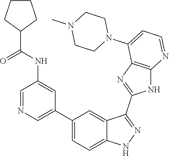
C1=NC=C(C2=CC=C3C(=C2)C(C2=NC4=C(N2)N=CC=C4N2CCN(C)CC2)=NN3)C=C1NC(=O)C1CCCC1
